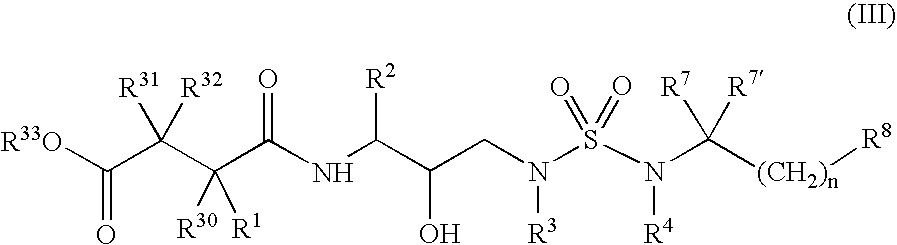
C(C(C(NC(C(CN(S(N(C([(CH2)n][R8])([R7])[R7])[R4])(=O)=O)[R3])O)[R2])=O)([R30])[R1])([R31])([R32])C([R33O])=O
